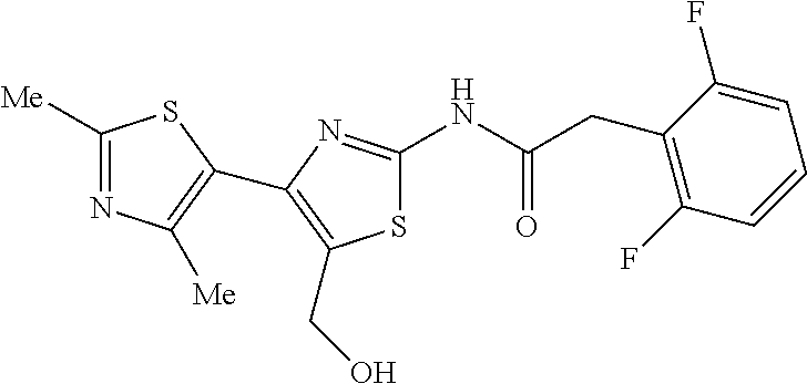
S1C(NC(CC2=C(F)C=CC=C2F)=O)=NC(C2=C([Me])N=C([Me])S2)=C1CO
